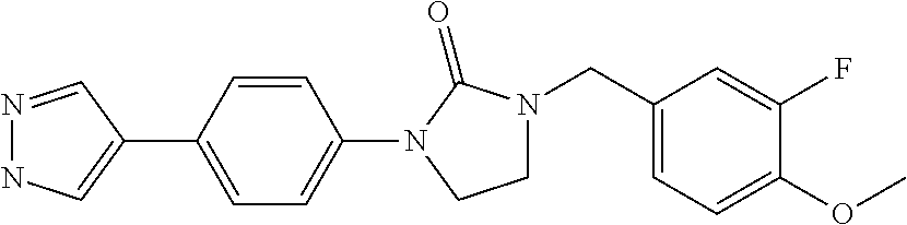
N1=CC(C2=CC=C(N3C(=O)N(CC4=CC=C(OC)C(F)=C4)CC3)C=C2)=CN1
